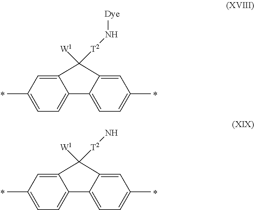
C1=C2C(=CC=C1C)C1=CC=C(C)C=C1C2([W1])[T2]N[Dye].C1=C2C(=CC=C1C)C1=CC=C(C)C=C1C2([W1])[T2]N
